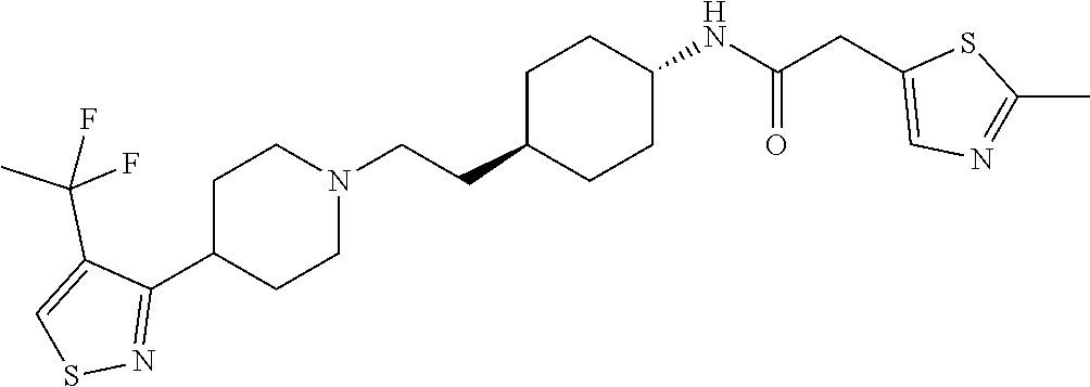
C1(C2=NSC=C2C(F)(C)F)CCN(CCC2CCC(NC(CC3=CN=C(C)S3)=O)CC2)CC1
